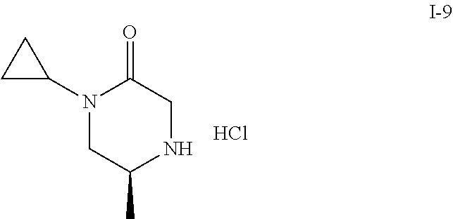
N1(C2CC2)CC(C)NCC1=O.Cl
